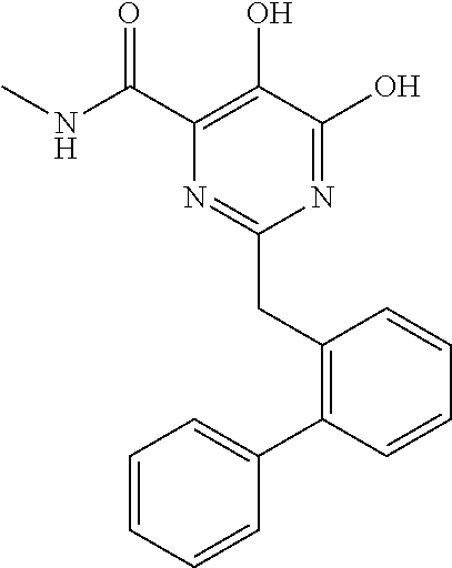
N1=C(O)C(O)=C(C(NC)=O)N=C1CC1=C(C2=CC=CC=C2)C=CC=C1
